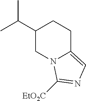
C1(C(C)C)CN2C(=CN=C2[EtO2C])CC1
